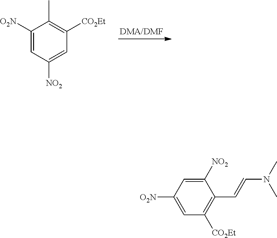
C1([O2N])=CC([NO2])=CC([CO2Et])=C1C.C1([O2N])=CC([CO2Et])=C(C=CN(C)C)C([NO2])=C1
